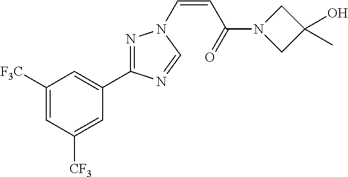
C1([F3C])=CC([CF3])=CC(C2=NN(C=CC(N3CC(C)(O)C3)=O)C=N2)=C1
